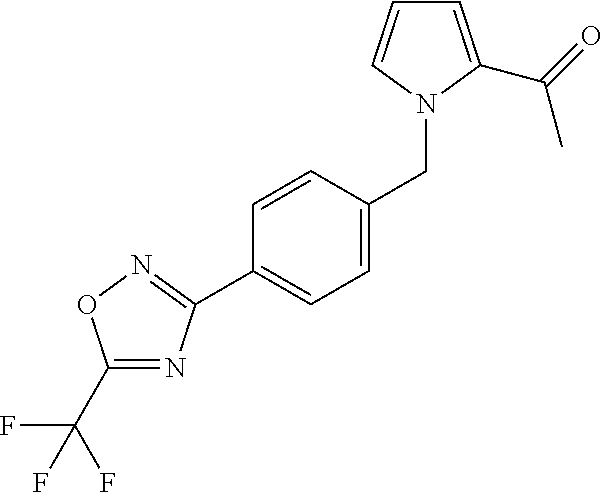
C1(C(F)(F)F)=NC(C2=CC=C(CN3C(C(=O)C)=CC=C3)C=C2)=NO1
